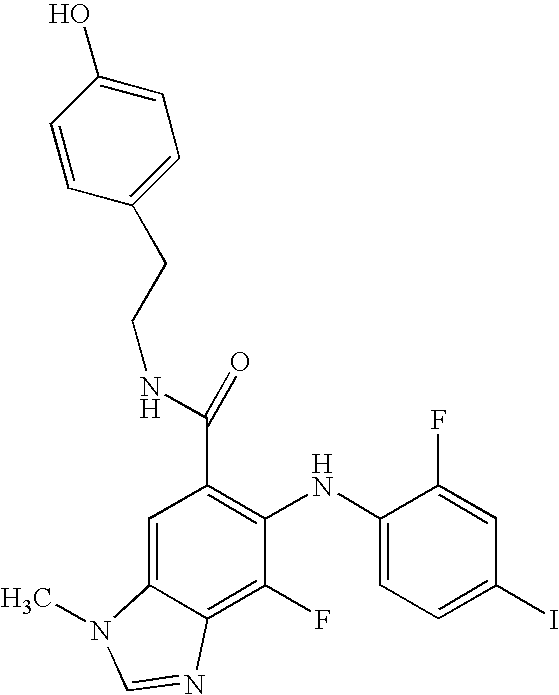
C(C1=C(NC2=CC=C(I)C=C2F)C(F)=C2C(=C1)N(C)C=N2)(NCCC1=CC=C(O)C=C1)=O
